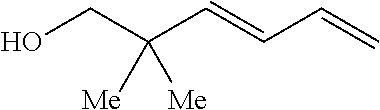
C(C=CC=C)(CO)([Me])[Me]
